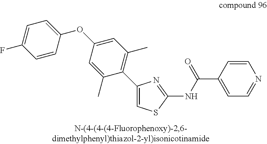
C1=CC(C(NC2=NC(C3=C(C)C=C(OC4=CC=C(F)C=C4)C=C3C)=CS2)=O)=CC=N1
